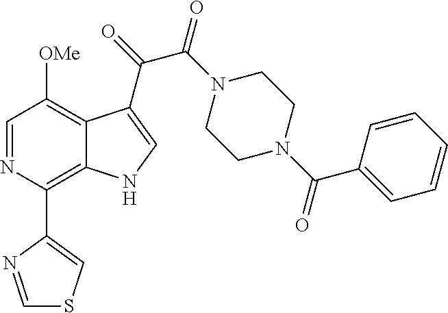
C1(C2=C3C(=C([OMe])C=N2)C(C(=O)C(N2CCN(C(C4=CC=CC=C4)=O)CC2)=O)=CN3)=CSC=N1
